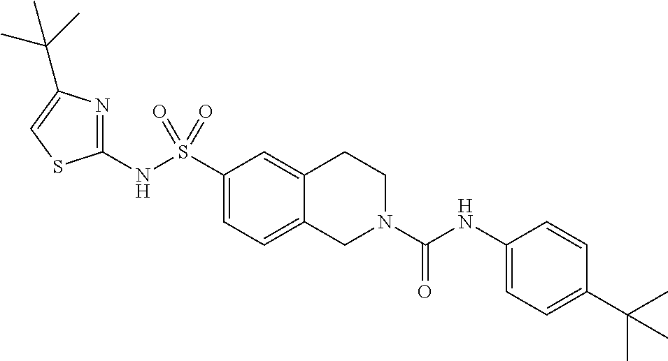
C1(NS(C2=CC=C3C(=C2)CCN(C(NC2=CC=C(C(C)(C)C)C=C2)=O)C3)(=O)=O)=NC(C(C)(C)C)=CS1
